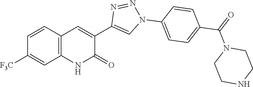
C12=C(C=CC([F3C])=C1)C=C(C1=CN(C3=CC=C(C(=O)N4CCNCC4)C=C3)N=N1)C(=O)N2
